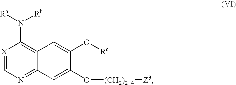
[X]1=CN=C2C(=C1N([Ra])[Rb])C=C(O[Rc])C(O[(CH2)24][Z3])=C2
